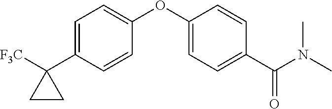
C1(OC2=CC=C(C(N(C)C)=O)C=C2)=CC=C(C2([F3C])CC2)C=C1
